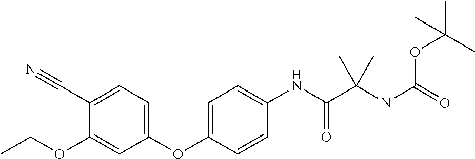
C1(C#N)=CC=C(OC2=CC=C(NC(=O)C(NC(=O)OC(C)(C)C)(C)C)C=C2)C=C1OCC
